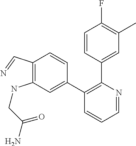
C1=CC(C2=C(C3=CC(NCC(=O)N)=C(C=N)C=C3)C=CC=N2)=CC(C)=C1F
